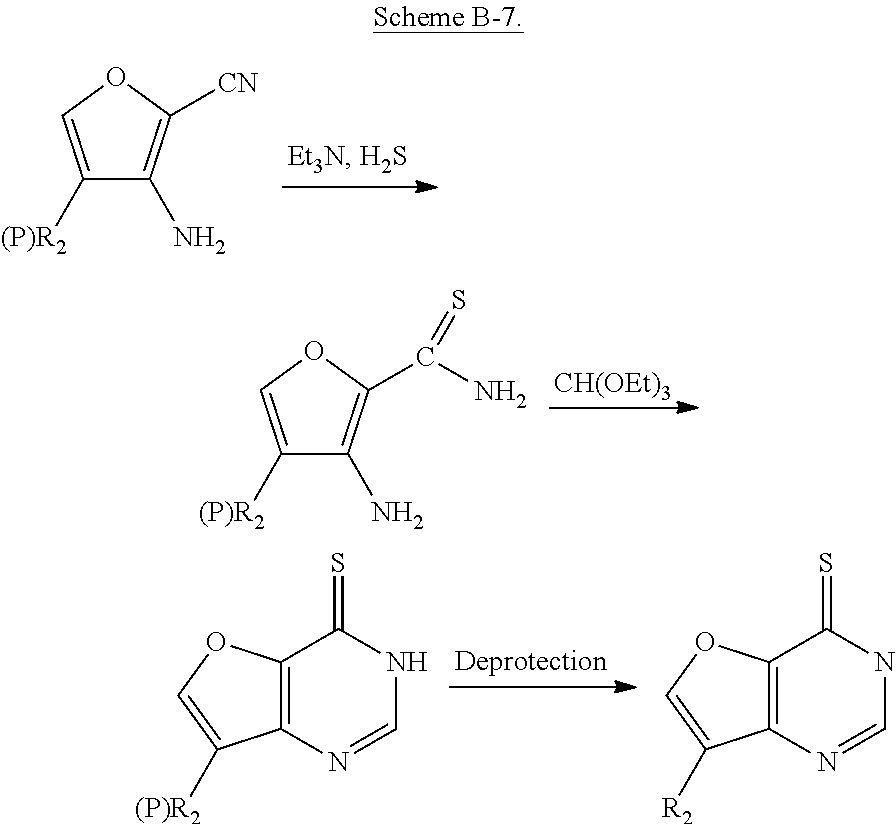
C12=C(OC=C1[(P)R2])C(=S)NC=N2.C12=C(OC=C1[R2])C(=S)NC=N2.C1([(P)R2])=COC([CN])=C1N.C1([(P)R2])=COC(C(N)=S)=C1N.[CH(OEt)3]
